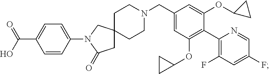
C1=CC(N2C(=O)CC3(C2)CCN(CC2=CC(OC4CC4)=C(C4=C(F)C=C(F)C=N4)C(OC4CC4)=C2)CC3)=CC=C1C(O)=O
